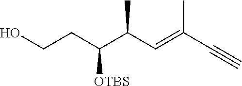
C(CC(C(C=C(C#C)C)C)[OTBS])O
